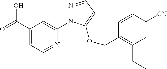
C(C1=CC=NC(N2N=CC=C2OCC2=C(CC)C=C([CN])C=C2)=C1)(=O)O
